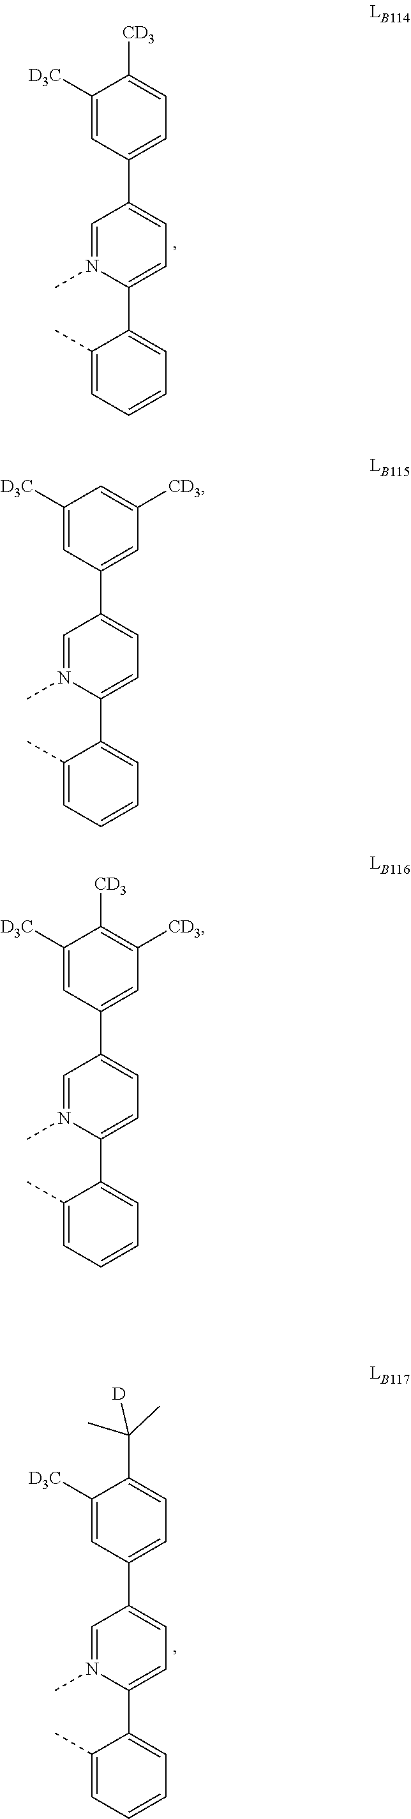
C1(C)=CC=CC=C1C1=CC=C(C2=CC=C([CD3])C([D3C])=C2)C=N1C.C1(C)=CC=CC=C1C1=CC=C(C2=CC=C(C(C)(C)[D])C([D3C])=C2)C=N1C.C1(C)=CC=CC=C1C1=CC=C(C2=CC([CD3])=CC([D3C])=C2)C=N1C.C1(C)=CC=CC=C1C1=CC=C(C2=CC([CD3])=C([CD3])C([D3C])=C2)C=N1C
